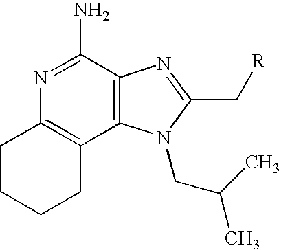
C12=C(C3=C(C(N)=N1)N=C(C[R])N3CC(C)C)CCCC2
